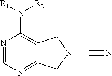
N1=CN=C2C(=C1N([R1])[R2])CN(C#N)C2
